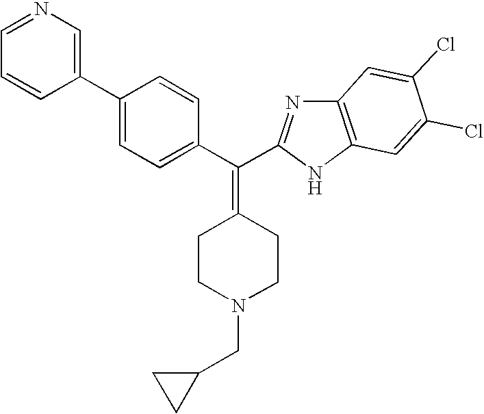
C1(C2=CC=C(C(=C3CCN(CC4CC4)CC3)C3=NC4=C(N3)C=C(Cl)C(Cl)=C4)C=C2)=CN=CC=C1
